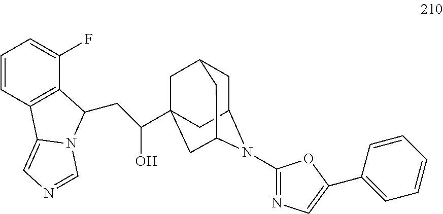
C1C2CC3(C(CC4C5=C(C=CC=C5F)C5=CN=CN54)O)CC1CC(C3)N2C1=NC=C(C2=CC=CC=C2)O1
